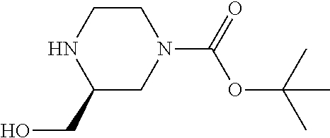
C1CNC(CO)CN1C(=O)OC(C)(C)C
